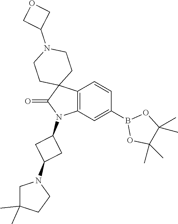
C12=C(C=C(B3OC(C)(C)C(C)(C)O3)C=C1)N(C1CC(N3CC(C)(C)CC3)C1)C(=O)C21CCN(C2COC2)CC1
